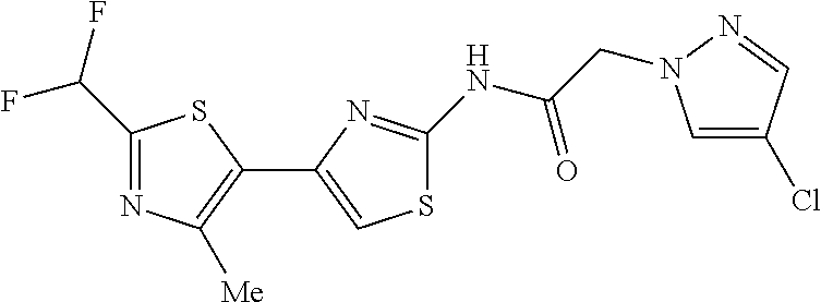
C1(C(F)F)=NC([Me])=C(C2=CSC(NC(CN3C=C(Cl)C=N3)=O)=N2)S1
